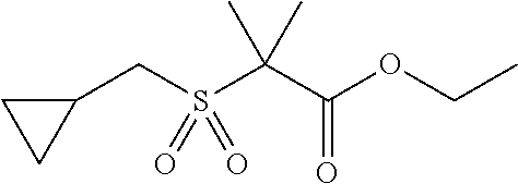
C1(CS(C(C(OCC)=O)(C)C)(=O)=O)CC1
